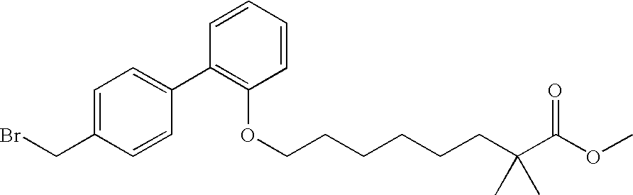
C1=C(CBr)C=CC(C2=C(OCCCCCCC(C(OC)=O)(C)C)C=CC=C2)=C1
